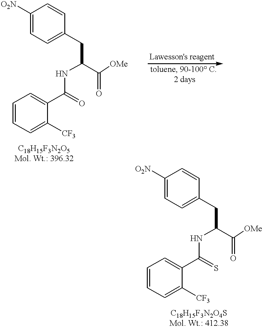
C1([O2N])=CC=C(CC(C([OMe])=O)NC(C2=CC=CC=C2[CF3])=O)C=C1.C1([O2N])=CC=C(CC(C([OMe])=O)NC(C2=CC=CC=C2[CF3])=S)C=C1
